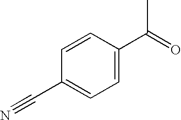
C1=CC(C(=O)C)=CC=C1C#N
